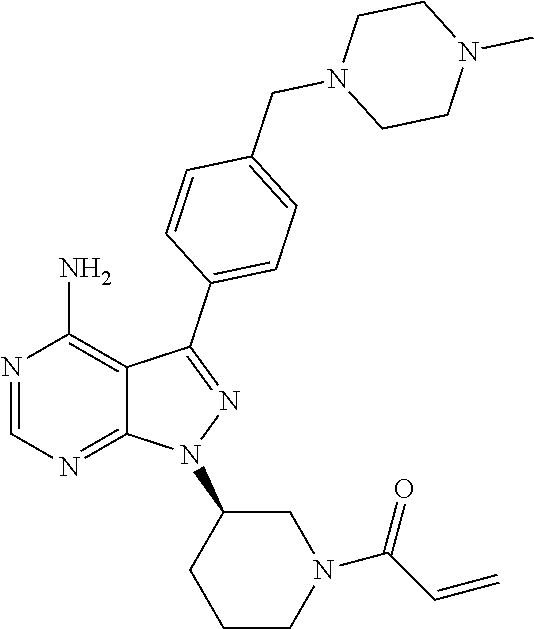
N1=CN=C2C(=C1N)C(C1=CC=C(CN3CCN(C)CC3)C=C1)=NN2C1CCCN(C(C=C)=O)C1
